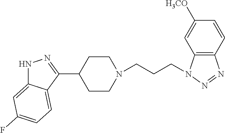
N1C2=CC(F)=CC=C2C(C2CCN(CCCN3C4=C(N=N3)C=CC([H3CO])=C4)CC2)=N1
